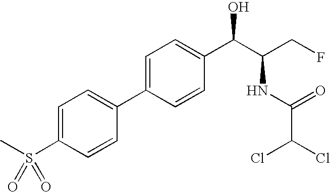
C1=CC(S(C)(=O)=O)=CC=C1C1=CC=C(C(C(CF)NC(C(Cl)Cl)=O)O)C=C1
